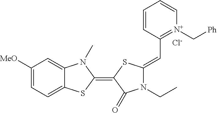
C1([MeO])=CC=C2C(=C1)N(C)C(=C1SC(=CC3=[N+](C[Ph])C=CC=C3)N(CC)C1=O)S2.[Cl-]
